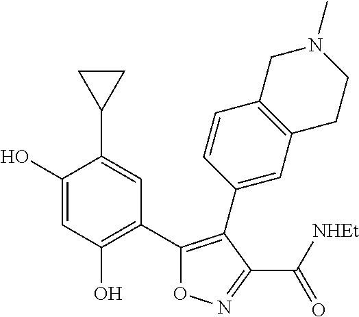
C1(O)=CC(O)=C(C2=C(C3=CC4=C(C=C3)CN(C)CC4)C(C(=O)[NHEt])=NO2)C=C1C1CC1
